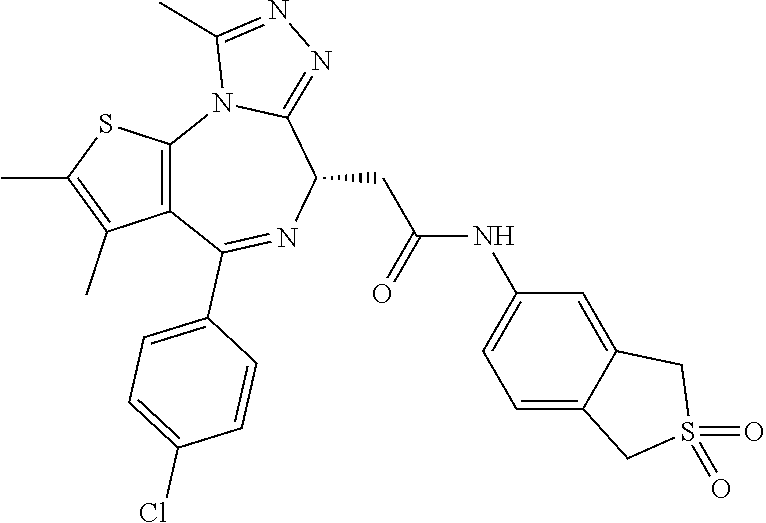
C12=C(C(C3=CC=C(Cl)C=C3)=NC(CC(NC3=CC=C4C(=C3)CS(=O)(=O)C4)=O)C3=NN=C(C)N13)C(C)=C(C)S2
